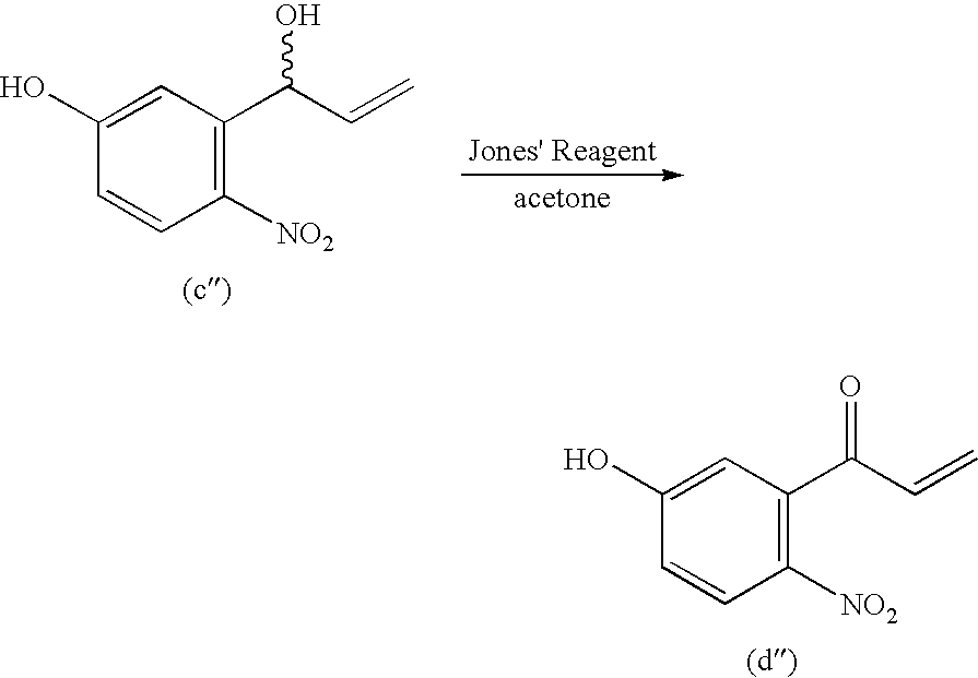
C1=CC([NO2])=C(C(C=C)=O)C=C1O.C1=CC([NO2])=C(C(C=C)O)C=C1O.[Jones' Reagent].[acetone]
